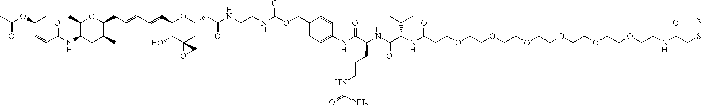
C1(C)C(NC(C=CC(OC(C)=O)C)=O)CC(C)C(CC=C(C=CC2C(O)C3(CC(CC(NCCNC(OCC4=CC=C(NC(C(NC(C(NC(CCOCCOCCOCCOCCOCCOCCNC(CS[X])=O)=O)C(C)C)=O)CCCNC(=O)N)=O)C=C4)=O)=O)O2)OC3)C)O1
